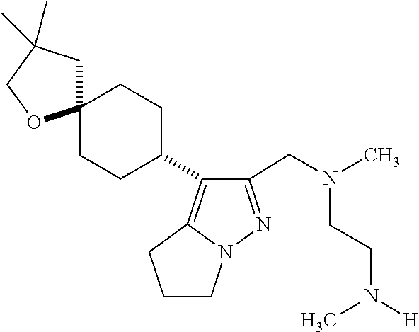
N(CCN(C)[H])(CC1=NN2C(=C1C1CCC3(CC1)CC(C)(C)CO3)CCC2)C
